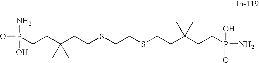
C(CC(CCSCCSCCC(CCP(N)(O)=O)(C)C)(C)C)P(=O)(N)O
